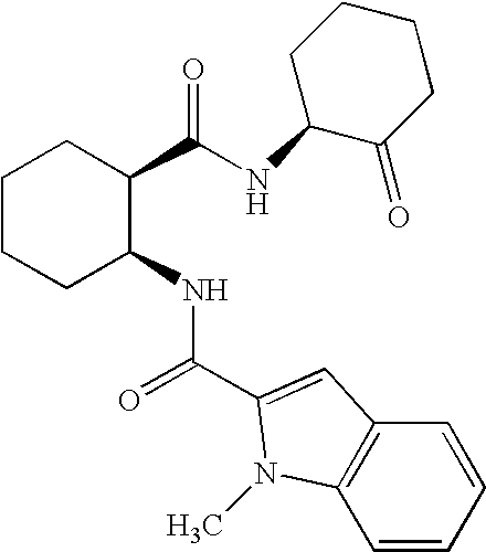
C1CCC(NC(C2=CC3=C(N2C)C=CC=C3)=O)C(C(NC2C(=O)CCCC2)=O)C1
